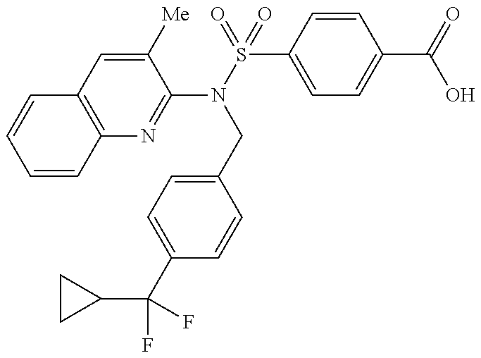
C12=C(N=C(N(S(=O)(C3=CC=C(C(=O)O)C=C3)=O)CC3=CC=C(C(C4CC4)(F)F)C=C3)C([Me])=C1)C=CC=C2
